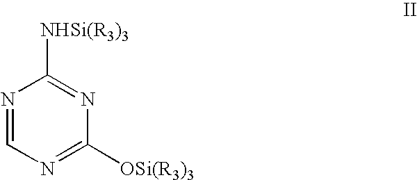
N1=CN=C([OSi(R3)3])N=C1[NHSi(R3)3]
